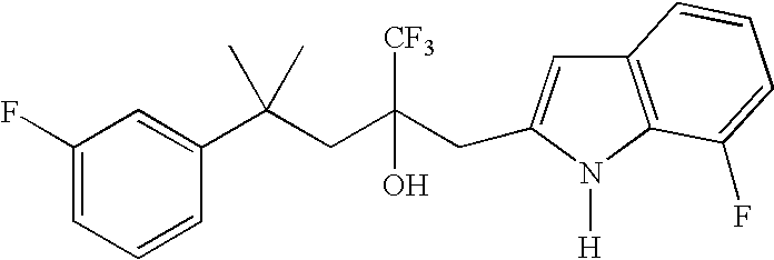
C1=CC(C(CC(CC2=CC3=C(N2[H])C(F)=CC=C3)([CF3])O)(C)C)=CC(F)=C1
